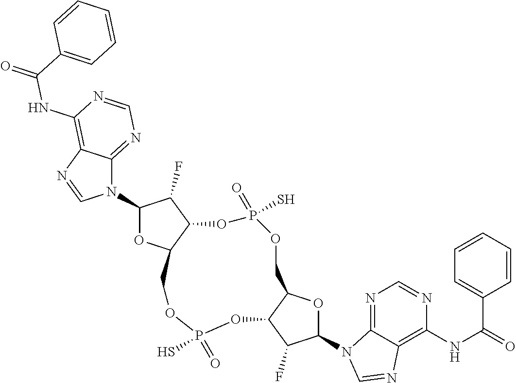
N1(C2OC3C(C2F)OP(=O)(S)OCC2C(OP(=O)(S)OC3)C(F)C(N3C4=NC=NC(NC(C5=CC=CC=C5)=O)=C4N=C3)O2)C2=NC=NC(NC(C3=CC=CC=C3)=O)=C2N=C1
